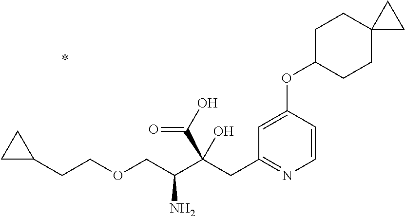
C1=CC(OC2CCC3(CC2)CC3)=CC(CC(C(COCCC2CC2)N)(C(O)=O)O)=N1
